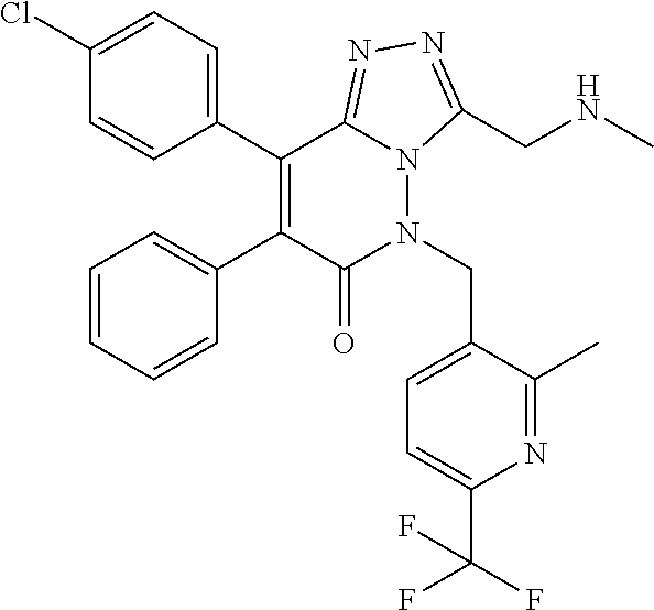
C1(Cl)=CC=C(C2=C(C3=CC=CC=C3)C(=O)N(CC3=CC=C(C(F)(F)F)N=C3C)N3C2=NN=C3CNC)C=C1
